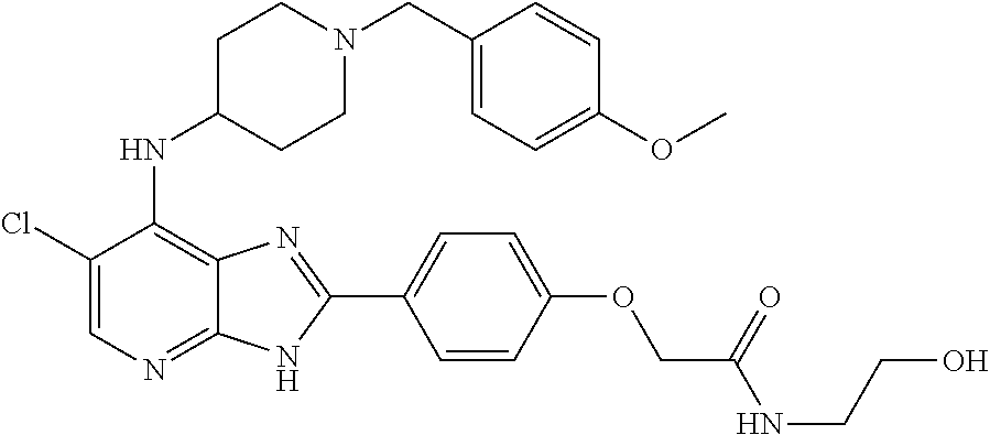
C1(Cl)=CN=C2C(=C1NC1CCN(CC3=CC=C(OC)C=C3)CC1)N=C(C1=CC=C(OCC(NCCO)=O)C=C1)N2
